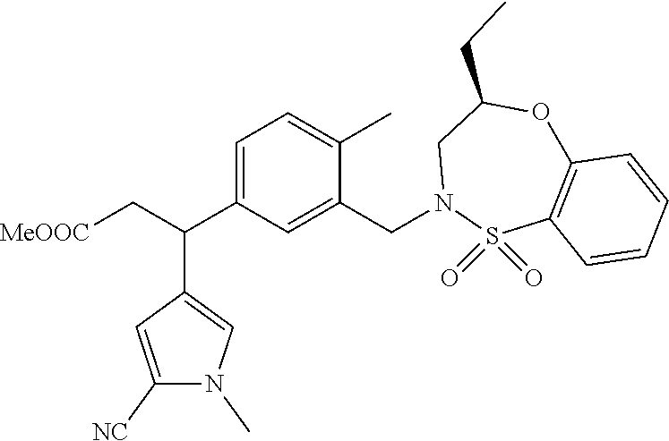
C1=C(C(C2=CN(C)C([NC])=C2)C[MeOOC])C=C(CN2S(=O)(=O)C3=C(OC(CC)C2)C=CC=C3)C(C)=C1
